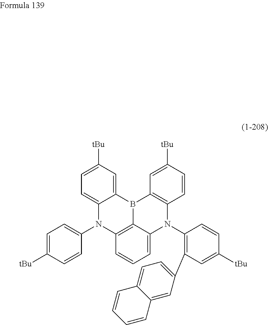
B12C3=C(C=CC([tBu])=C3)N(C3=C(C4=CC=C5C(=C4)C=CC=C5)C=C([tBu])C=C3)C3=CC=CC(=C13)N(C1=CC=C([tBu])C=C1)C1=CC=C([tBu])C=C21
